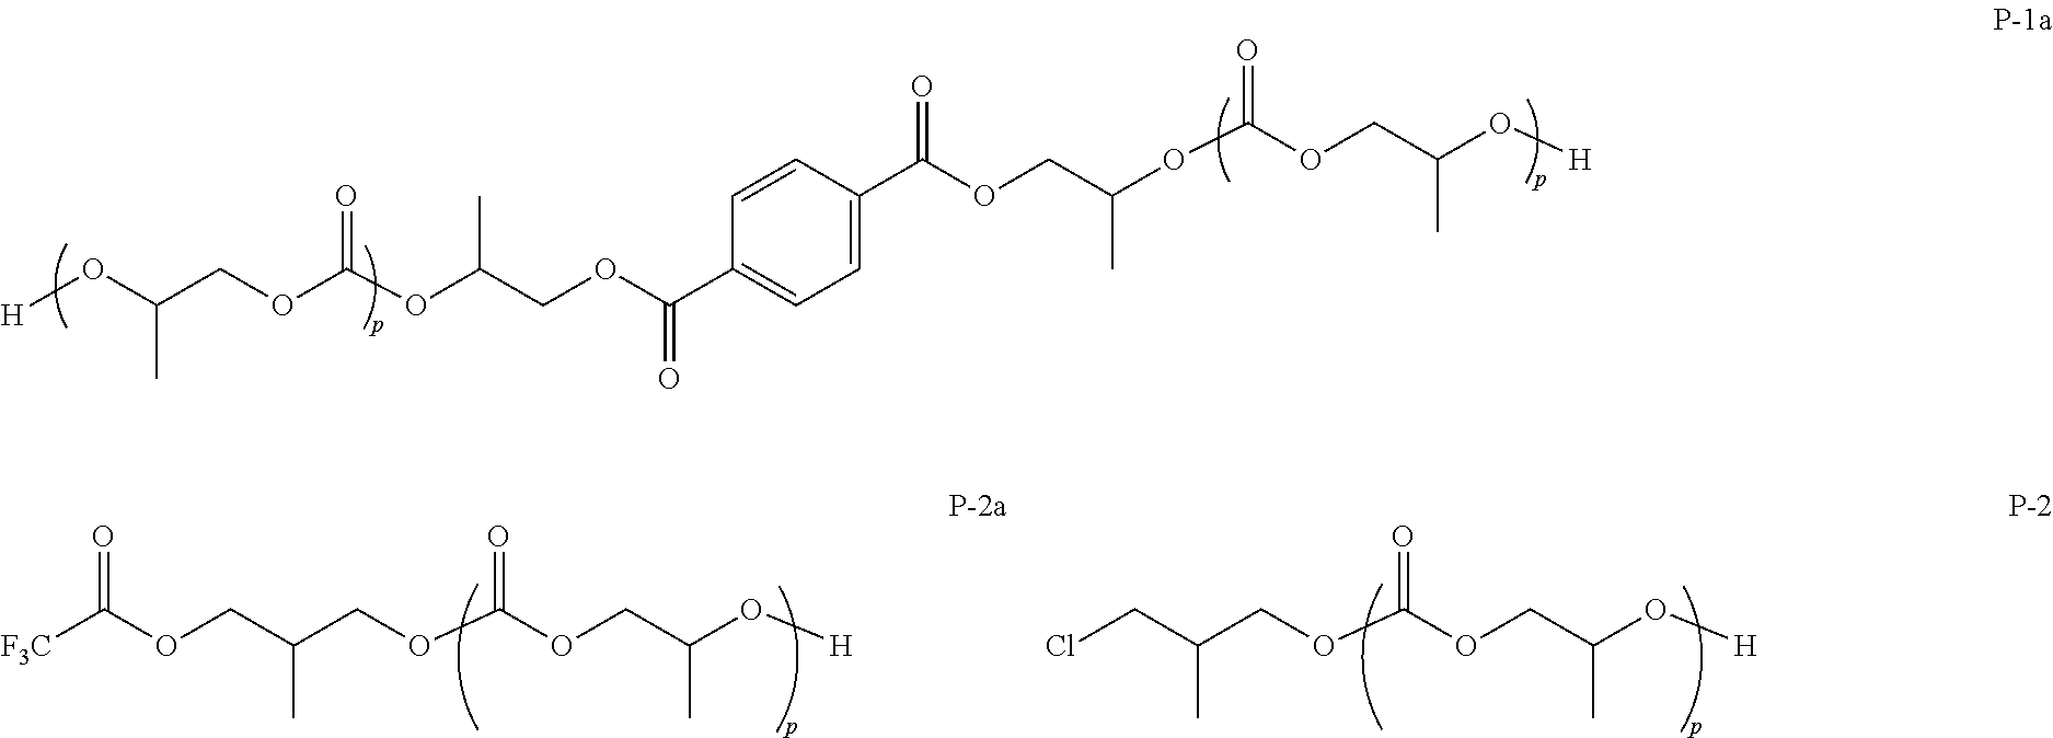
[F3C]C(OCC(COC(OCC(O[H])C)=O)C)=O.ClCC(COC(OCC(O[H])C)=O)C.[H]OC(COC(OC(COC(C1=CC=C(C(OCC(OC(OCC(O[H])C)=O)C)=O)C=C1)=O)C)=O)C
